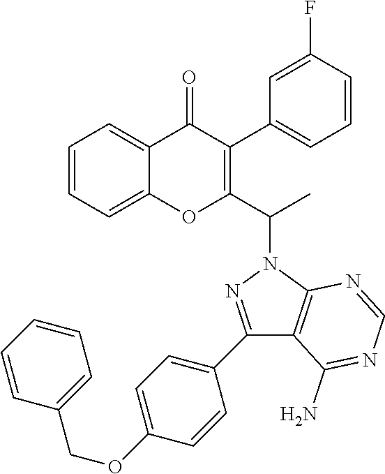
C1=CC=C2C(=C1)OC(C(N1N=C(C3=CC=C(OCC4=CC=CC=C4)C=C3)C3=C1N=CN=C3N)C)=C(C1=CC=CC(F)=C1)C2=O
